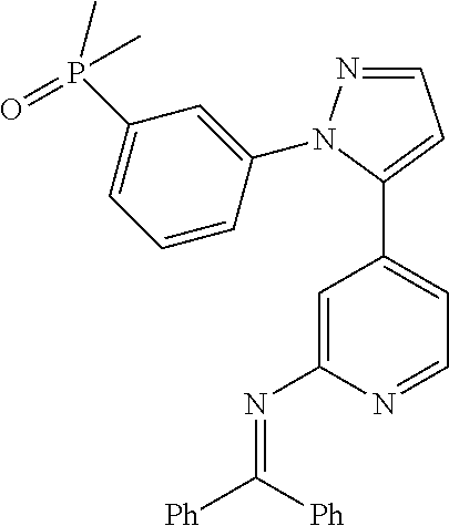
C1(P(C)(C)=O)=CC=CC(N2N=CC=C2C2=CC=NC(N=C([Ph])[Ph])=C2)=C1
